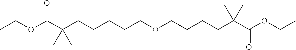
CCOC(C(CCCCCOCCCCC(C(OCC)=O)(C)C)(C)C)=O
